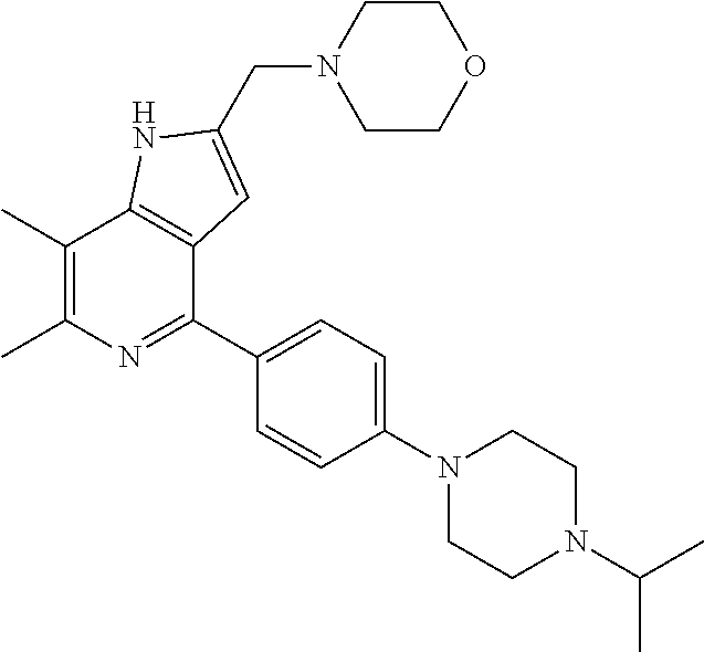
C1(C)=C(C)N=C(C2=CC=C(N3CCN(C(C)C)CC3)C=C2)C2=C1NC(CN1CCOCC1)=C2
